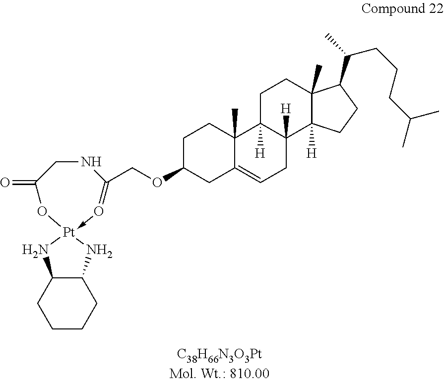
C1C(OCC2=O->[Pt]3(OC(=O)CN2)NC2C(N3)CCCC2)CC2=CCC3([H])C([H])(C2(C)C1)CCC1(C)C3([H])CCC1C(C)CCCC(C)C
